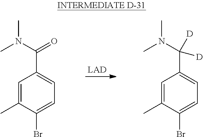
C1=C(C)C(Br)=CC=C1C(N(C)C)=O.C1=C(C)C(Br)=CC=C1C(N(C)C)([D])[D]
